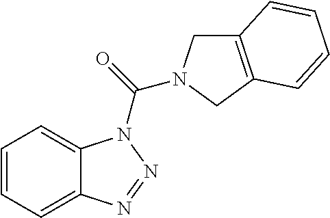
C1=CC=C2C(=C1)N(C(=O)N1CC3=C(C1)C=CC=C3)N=N2
